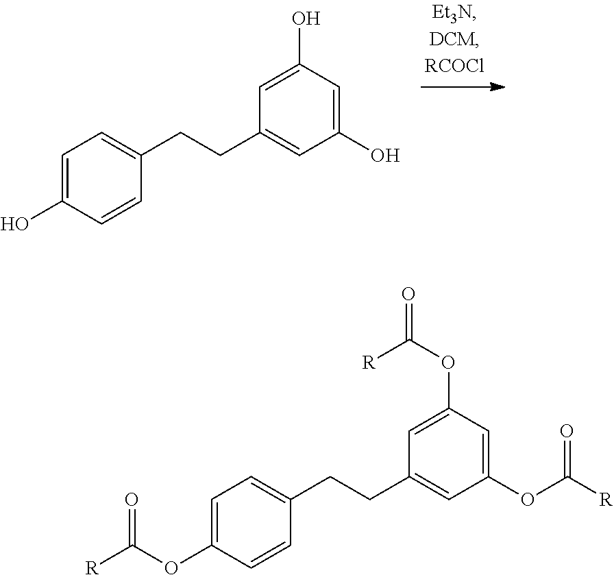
C1=C(O)C=CC(CCC2=CC(O)=CC(O)=C2)=C1.C1=C(OC([R])=O)C=CC(CCC2=CC(OC([R])=O)=CC(OC(=O)[R])=C2)=C1
